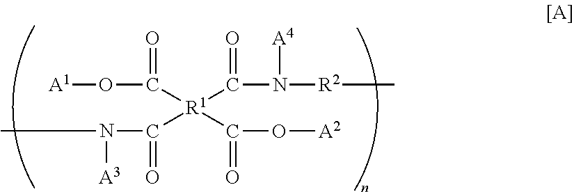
[A1]OC([R1](C(N([R2]C)[A4])=O)(C(N([A3])C)=O)C(O[A2])=O)=O
